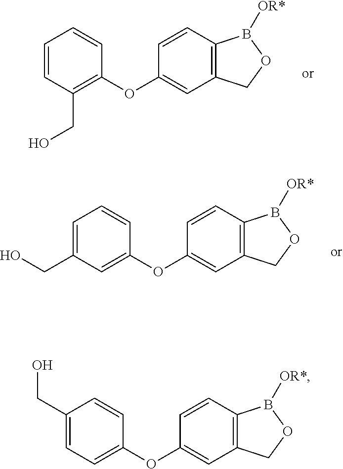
C1=CC2=C(C=C1OC1=C(CO)C=CC=C1)COB2[OR*].C1=CC2=C(C=C1OC1=CC(CO)=CC=C1)COB2[OR*].C1=CC2=C(C=C1OC1=CC=C(CO)C=C1)COB2[OR*]
